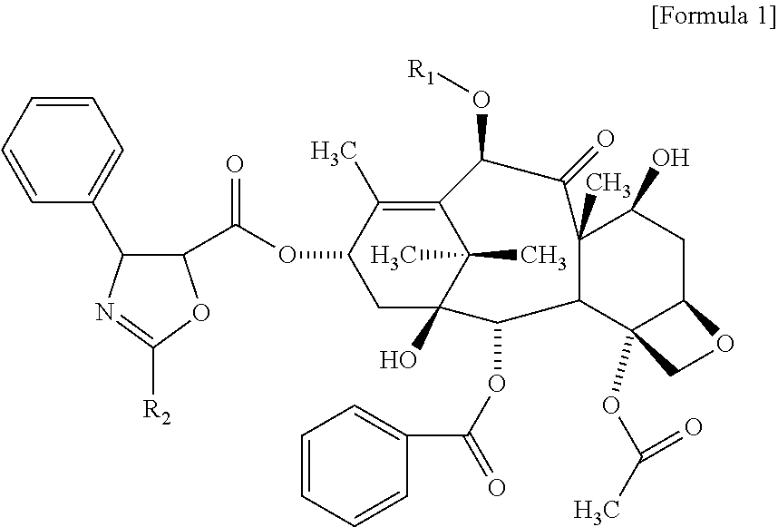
C1=CC=CC(C2C(C(OC3CC4(O)C(C)(C)C(=C3C)C(O[R1])C(=O)C3(C)C(O)CC5OCC5(OC(=O)C)C3C4OC(=O)C3=CC=CC=C3)=O)OC([R2])=N2)=C1
